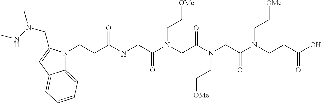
N1(CCC(NCC(N(CC(N(CC(N(CCC([OH])=O)CC[OMe])=O)CC[OMe])=O)CC[OMe])=O)=O)C2=CC=CC=C2C=C1CN(NC)C
